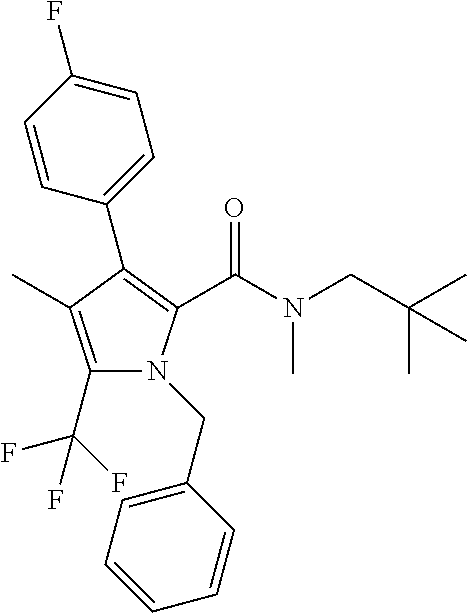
C1(C2=C(C(N(CC(C)(C)C)C)=O)N(CC3=CC=CC=C3)C(C(F)(F)F)=C2C)=CC=C(F)C=C1
